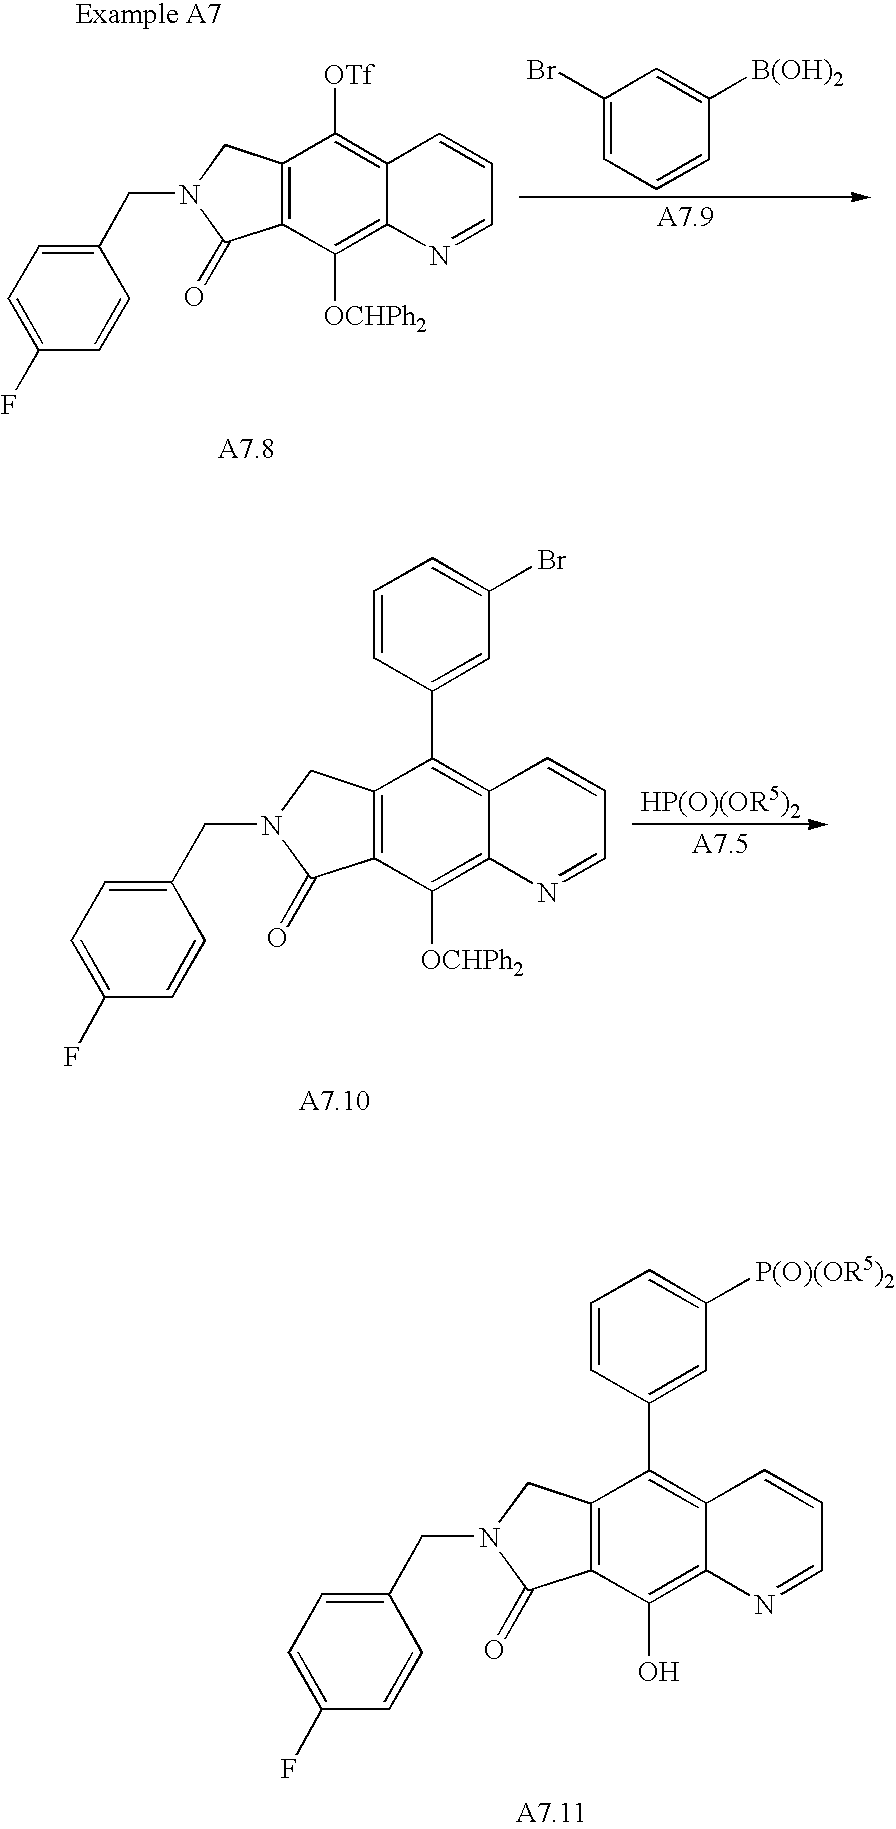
C1(F)=CC=C(CN2C(=O)C3=C(C2)C([OTf])=C2C(=C3[OCHPh2])N=CC=C2)C=C1.C1(Br)=CC=CC([B(OH)2])=C1.C1(F)=CC=C(CN2C(=O)C3=C(C2)C(C2=CC(Br)=CC=C2)=C2C(=C3[OCHPh2])N=CC=C2)C=C1.C1(F)=CC=C(CN2C(=O)C3=C(C2)C(C2=CC([P(O)(OR5)2])=CC=C2)=C2C(=C3O)N=CC=C2)C=C1
